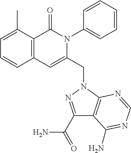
C1=C(C)C2=C(C=C1)C=C(CN1C3=C(C(C(=O)N)=N1)C(N)=NC=N3)N(C1=CC=CC=C1)C2=O
